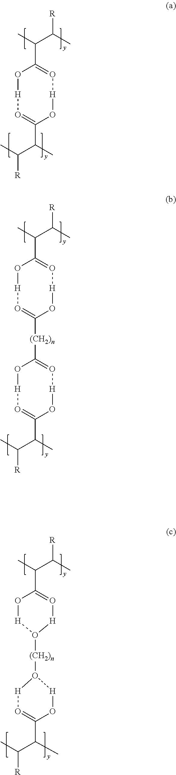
O1[H]O=C(C(C)C(C)[R])O[H]O=C1C(C)C(C)[R].O1[H]O=C([(CH2)n]C2=O[H]OC(C(C)C(C)[R])=O[H]O2)O[H]O=C1C(C)C(C)[R].O1C(C(C)C(C)[R])=O[H]O([(CH2)n]O2[H]O=C(C(C(C)[R])C)O[H]2)[H]1
